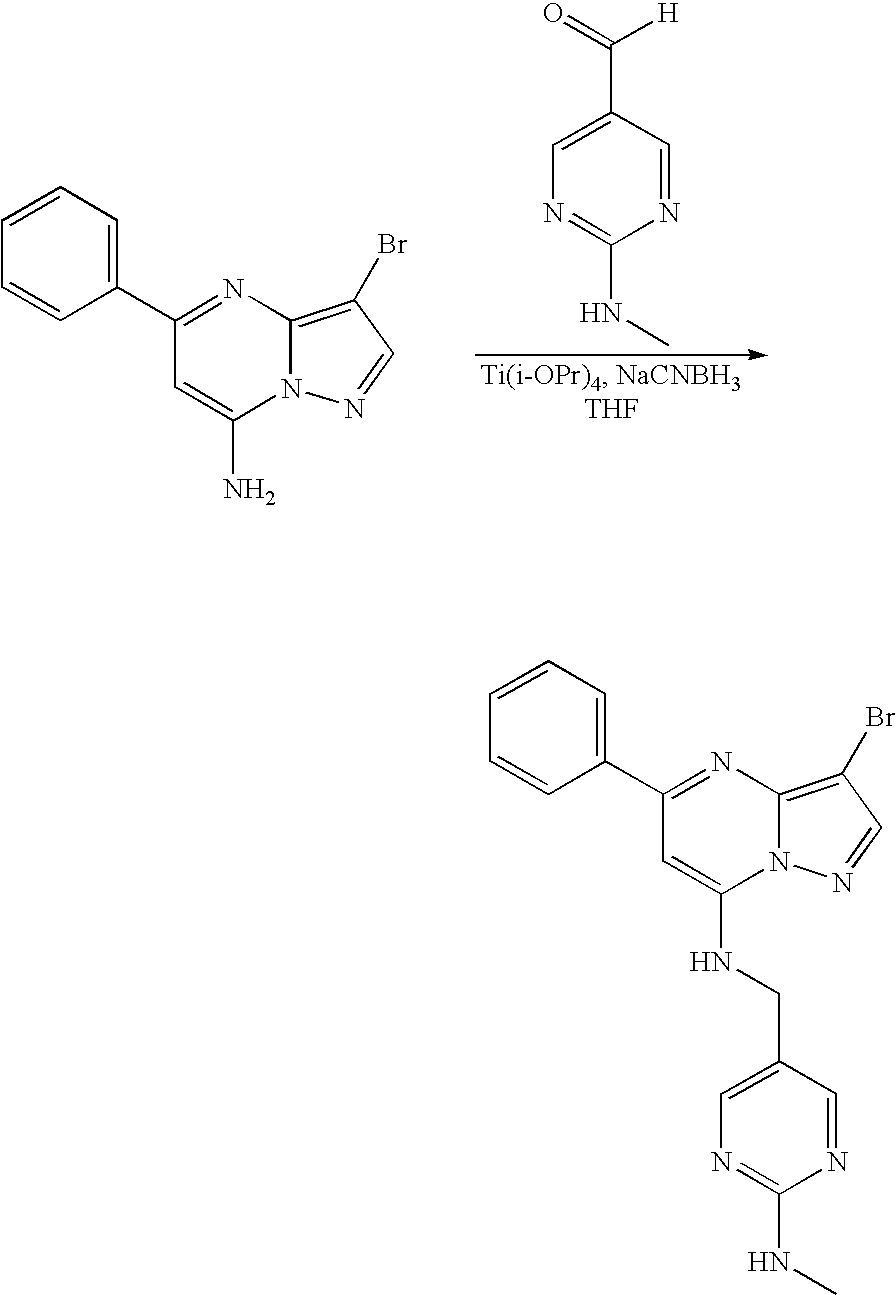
C1(C2=NC3=C(Br)C=NN3C(N)=C2)=CC=CC=C1.N1=CC(C(=O)[H])=CN=C1NC.C1(C2=NC3=C(Br)C=NN3C(NCC3=CN=C(NC)N=C3)=C2)=CC=CC=C1
